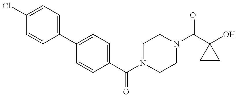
C1(Cl)=CC=C(C2=CC=C(C(=O)N3CCN(C(=O)C4(O)CC4)CC3)C=C2)C=C1
